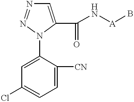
C1=C(C(N[A]B)=O)N(C2=CC(Cl)=CC=C2[CN])N=N1
